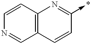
C1=CC2=C(C=N1)C=CC(->*)=N2
